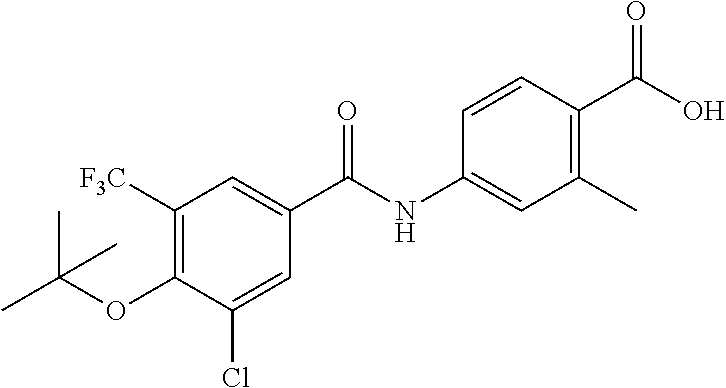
C1=CC(C(O)=O)=C(C)C=C1NC(C1=CC([F3C])=C(OC(C)(C)C)C(Cl)=C1)=O
